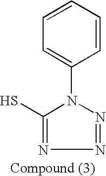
C1(S)=NN=NN1C1=CC=CC=C1
